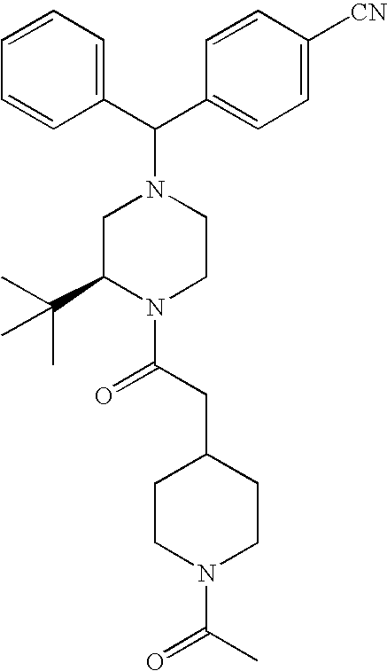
C1=CC=CC(C(C2=CC=C([CN])C=C2)N2CC(C(C)(C)C)N(C(CC3CCN(C(C)=O)CC3)=O)CC2)=C1
